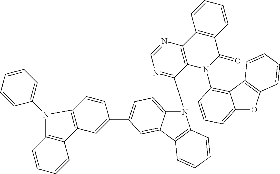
N1(C2=NC=NC3=C2N(C2=C4C(=CC=C2)OC2=C4C=CC=C2)C(=O)C2=C3C=CC=C2)C2=CC=C(C3=CC4=C(C=C3)N(C3=CC=CC=C3)C3=C4C=CC=C3)C=C2C2=C1C=CC=C2
